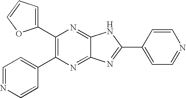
C1(C2=C(C3=CC=NC=C3)N=C3C(=N2)NC(C2=CC=NC=C2)=N3)=CC=CO1
